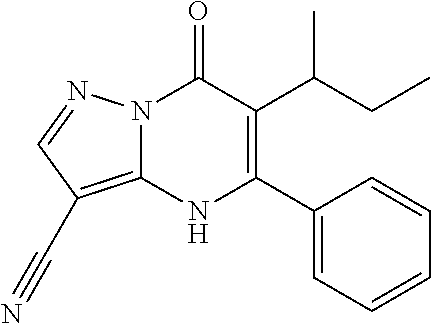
N12C(=C(C#N)C=N1)NC(C1=CC=CC=C1)=C(C(CC)C)C2=O
